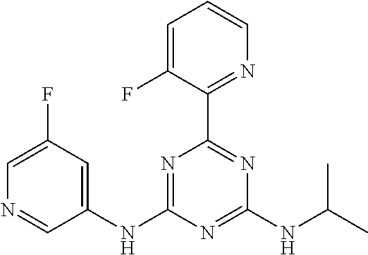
C1=C(F)C=C(NC2=NC(C3=NC=CC=C3F)=NC(NC(C)C)=N2)C=N1
